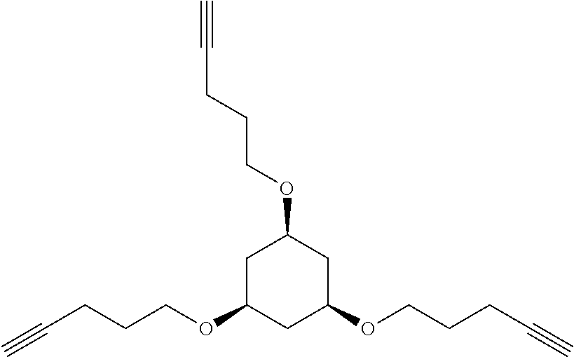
C1C(OCCCC#C)CC(OCCCC#C)CC1OCCCC#C
